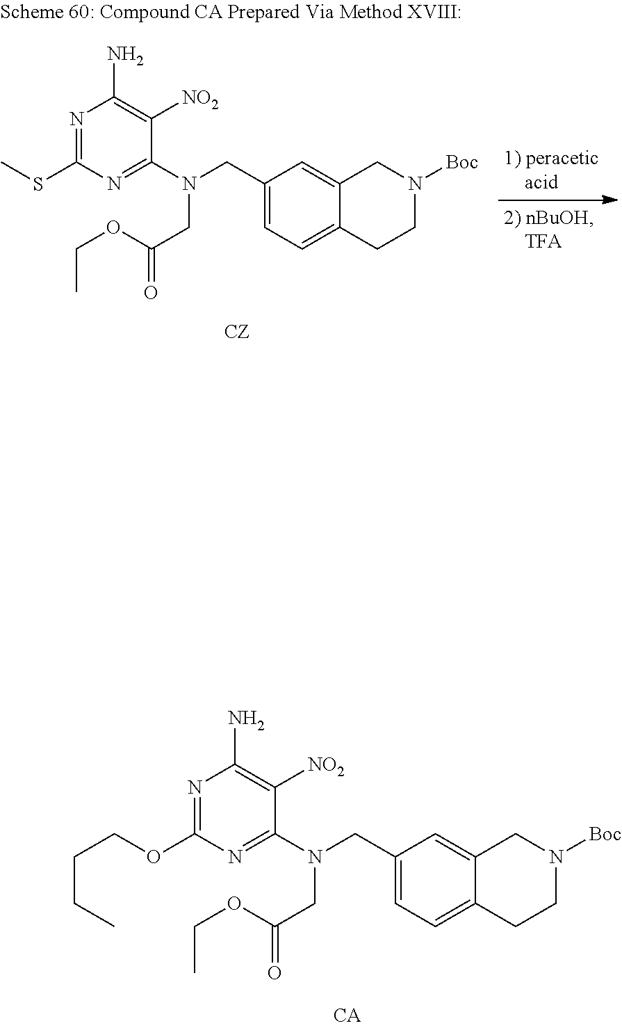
N1=C(OCCCC)N=C(N(CC2=CC=C3C(=C2)CN([Boc])CC3)CC(OCC)=O)C([NO2])=C1N.N1=C(SC)N=C(N(CC2=CC=C3C(=C2)CN([Boc])CC3)CC(OCC)=O)C([NO2])=C1N
